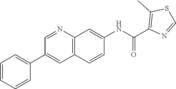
C1=NC2=C(C=C1C1=CC=CC=C1)C=CC(NC(C1=C(C)SC=N1)=O)=C2
